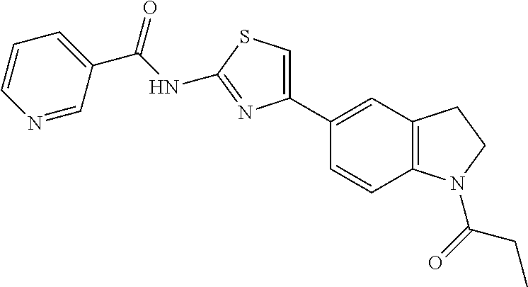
C1(C(NC2=NC(C3=CC4=C(C=C3)N(C(=O)CC)CC4)=CS2)=O)=CC=CN=C1
